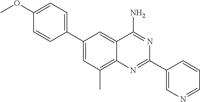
C1(C2=CC=C(OC)C=C2)=CC(C)=C2C(=C1)C(N)=NC(C1=CN=CC=C1)=N2
